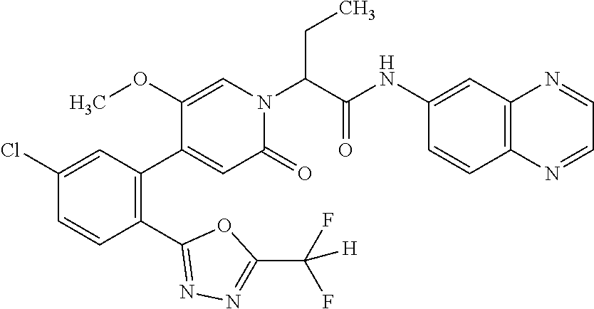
C1(Cl)=CC(C2=CC(=O)N(C(C(NC3=CC4=C(C=C3)N=CC=N4)=O)CC)C=C2OC)=C(C2=NN=C(C([H])(F)F)O2)C=C1
